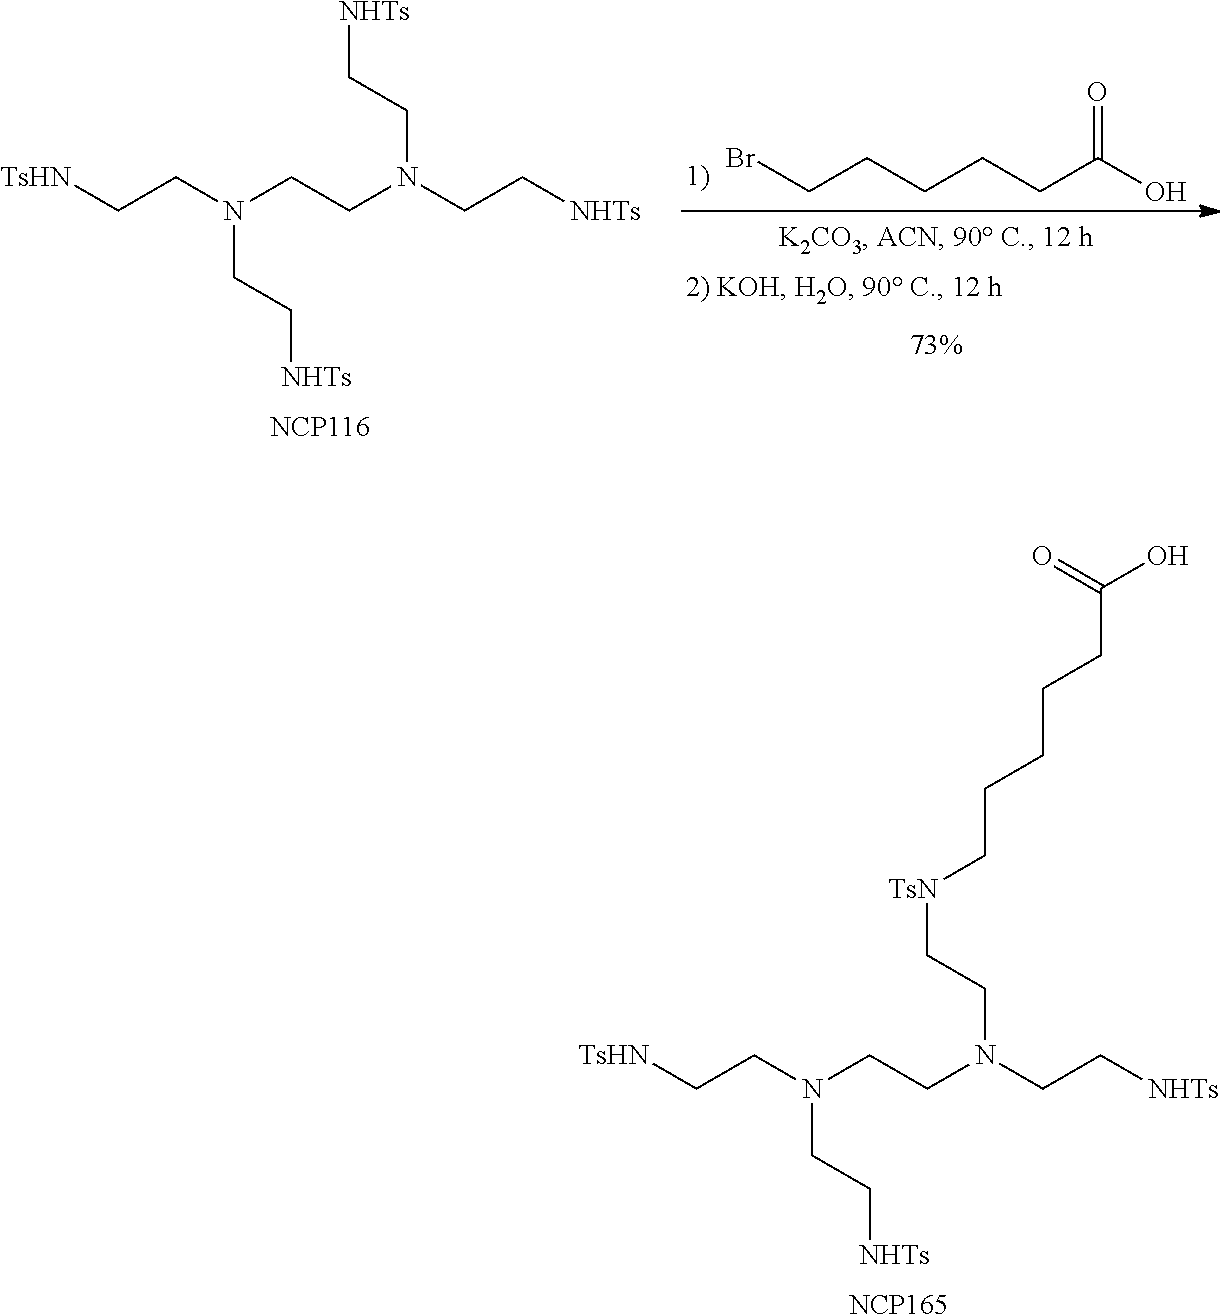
BrCCCCCC(O)=O.[TsHN]CCN(CCN(CC[NHTs])CC[NHTs])CC[NHTs].[NCP116].[TsHN]CCN(CCN(CC[NHTs])CC[TsN]CCCCCC(O)=O)CC[NHTs].[NCP165]
